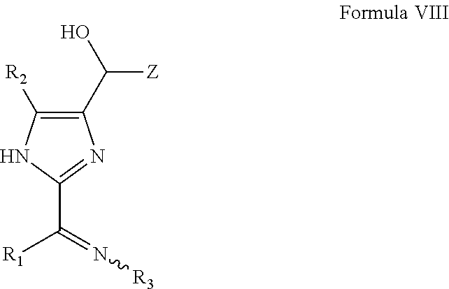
C1(C(O)[Z])=C([R2])NC(C(=N[R3])[R1])=N1
